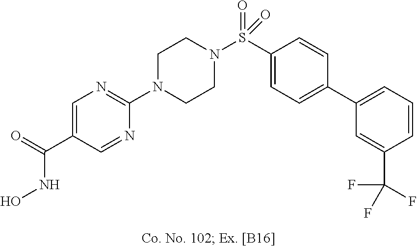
N1(C2=NC=C(C(NO)=O)C=N2)CCN(S(C2=CC=C(C3=CC=CC(C(F)(F)F)=C3)C=C2)(=O)=O)CC1
